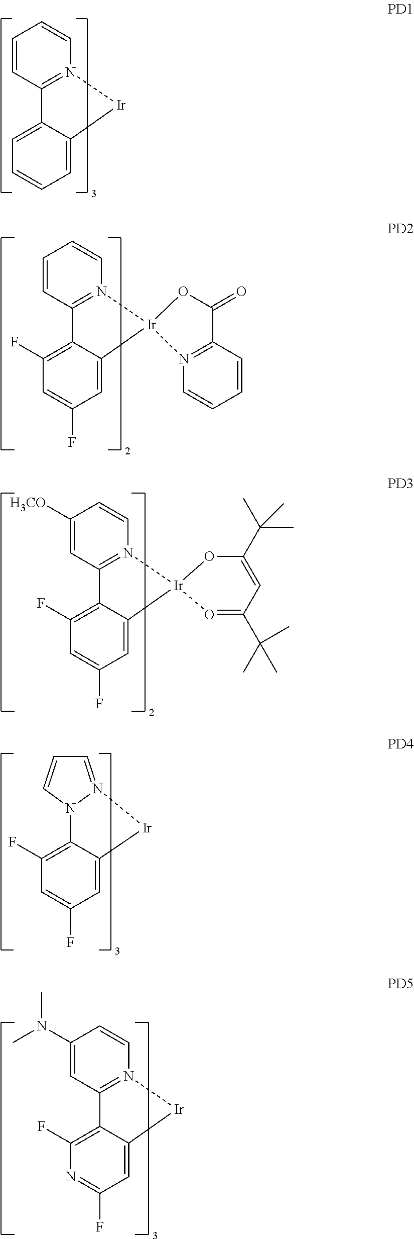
C1=CC2=N(C=C1)[Ir]C1=CC=CC=C21.C1=CC2=N(C=C1)[Ir]1(C3=CC(F)=CC(F)=C23)N2=C(C=CC=C2)C(=O)O1.C1([H3CO])=CC2=N(C=C1)[Ir]1(C3=CC(F)=CC(F)=C23)OC(C(C)(C)C)=CC(C(C)(C)C)=O1.N12C3=C(F)C=C(F)C=C3[Ir]N1=CC=C2.C1(N(C)C)=CC2=N(C=C1)[Ir]C1=CC(F)=NC(F)=C21
